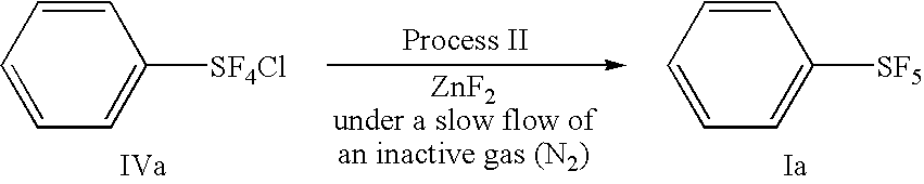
C1=CC=C([SF4Cl])C=C1.C1=CC=C([SF5])C=C1.[ZnF2under a slow flow ofan inactive gas (N2)]
